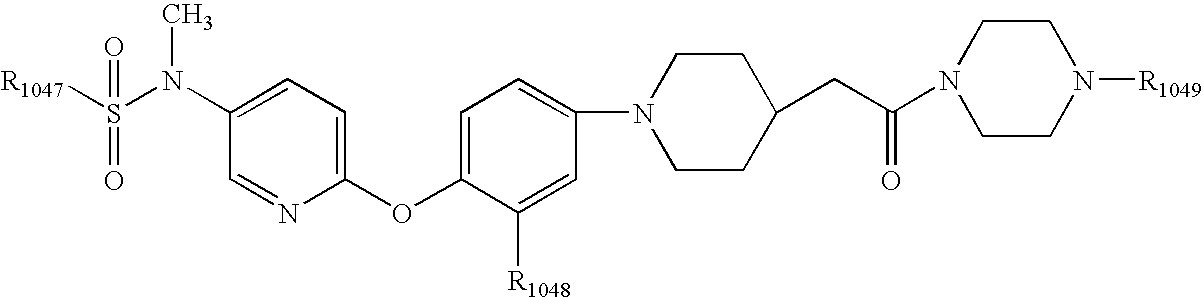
[R1047]S(=O)(N(C)C1=CC=C(OC2=CC=C(N3CCC(CC(=O)N4CCN([R1049])CC4)CC3)C=C2[R1048])N=C1)=O
